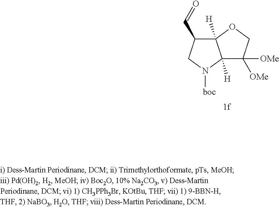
C(C1C2([H])C([H])(N([boc])C1)C([OMe])([OMe])CO2)=O
